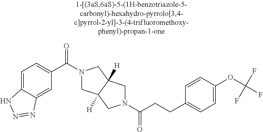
C(CCC1=CC=C(OC(F)(F)F)C=C1)(=O)N1CC2([H])CN(C(=O)C3=CC=C4C(=C3)N=NN4)CC2([H])C1
